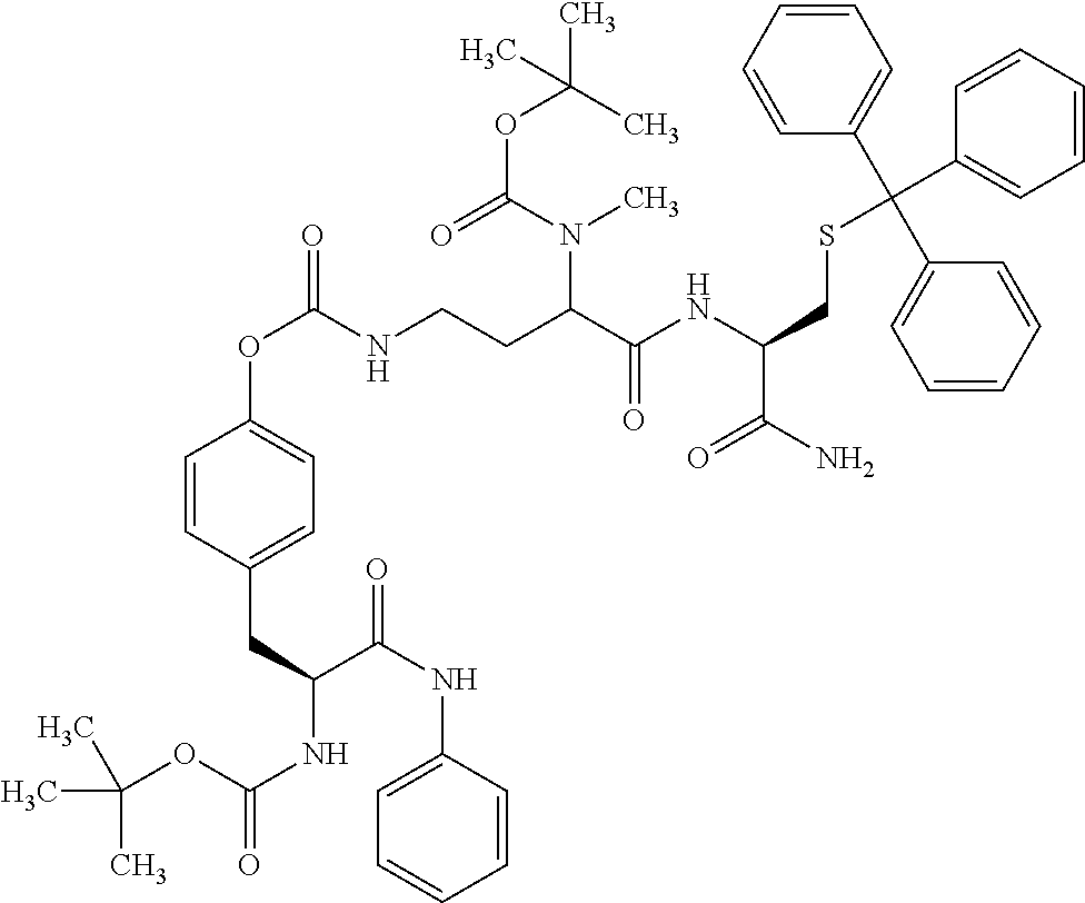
CC(C)(C)OC(NC(C(NC1=CC=CC=C1)=O)CC1=CC=C(OC(=O)NCCC(C(NC(CSC(C2=CC=CC=C2)(C2=CC=CC=C2)C2=CC=CC=C2)C(N)=O)=O)N(C(=O)OC(C)(C)C)C)C=C1)=O
